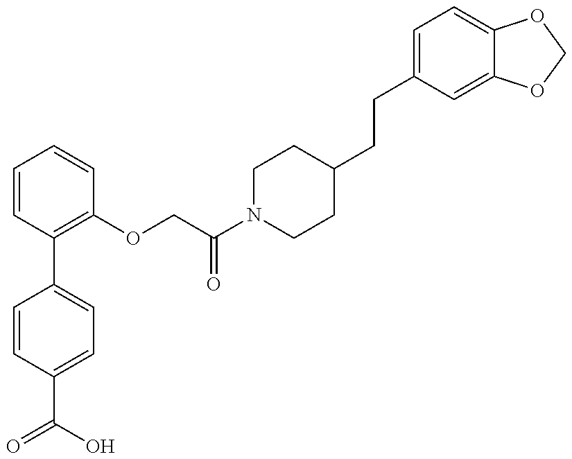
C1=CC(C(=O)O)=CC=C1C1=C(OCC(N2CCC(CCC3=CC=C4C(=C3)OCO4)CC2)=O)C=CC=C1
